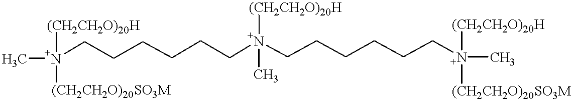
C[N+]([(CH2CH2O)20H])(CCCCCC[N+](CCCCCC[N+](C)([(CH2CH2O)20H])[(CH2CH2O)20SO3M])([(CH2CH2O)20H])C)[(CH2CH2O)20SO3M]
